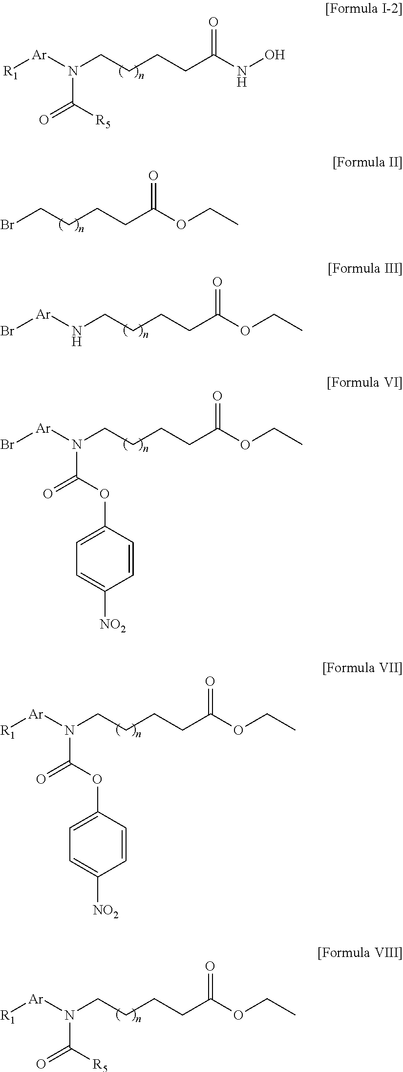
[R1][Ar]N(CCCCC(NO)=O)C([R5])=O.BrCCCCC(OCC)=O.N(CCCCC(OCC)=O)[Ar]Br.N(CCCCC(OCC)=O)([Ar]Br)C(=O)OC1=CC=C([NO2])C=C1.N(CCCCC(OCC)=O)([Ar][R1])C(=O)OC1=CC=C([NO2])C=C1.N(CCCCC(OCC)=O)([Ar][R1])C(=O)[R5]
